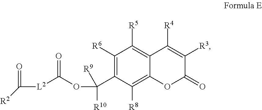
C1([R6])=C(C(OC([L2]C([R2])=O)=O)([R10])[R9])C([R8])=C2C(=C1[R5])C([R4])=C([R3])C(=O)O2
